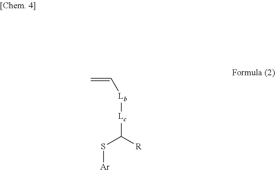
[Lc](C([R])S[Ar])[Lb]C=C
